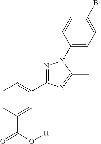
C1=CC=C(C2=NN(C3=CC=C(Br)C=C3)C(C)=N2)C=C1C(O[H])=O
